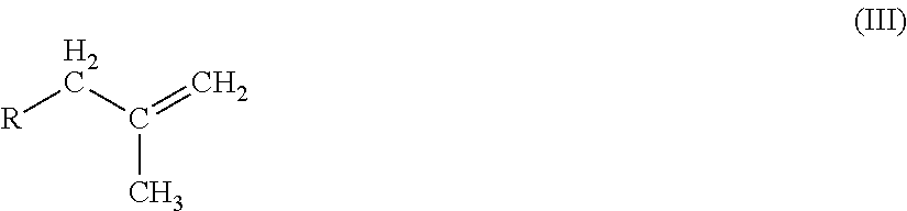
[R]CC(=C)C
